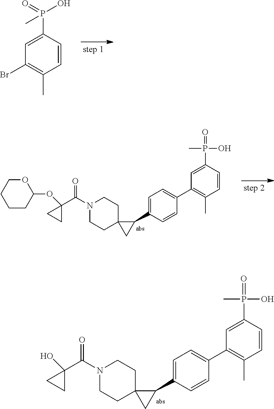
P(=O)(O)(C1=CC(Br)=C(C)C=C1)C.O=P(O)(C1=CC(C2=CC=C(C3CC34CCN(C(C3(OC5OCCCC5)CC3)=O)CC4)C=C2)=C(C)C=C1)C.O=P(O)(C1=CC(C2=CC=C(C3CC34CCN(C(C3(O)CC3)=O)CC4)C=C2)=C(C)C=C1)C
